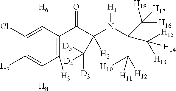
C1([H9])=C(C(C(N(C(C([H10])([H12])[H11])(C([H15])([H14])[H13])C([H16])([H17])[H18])[H1])([H2])C([D5])([D4])[D3])=O)C([H6])=C(Cl)C([H7])=C1[H8]
